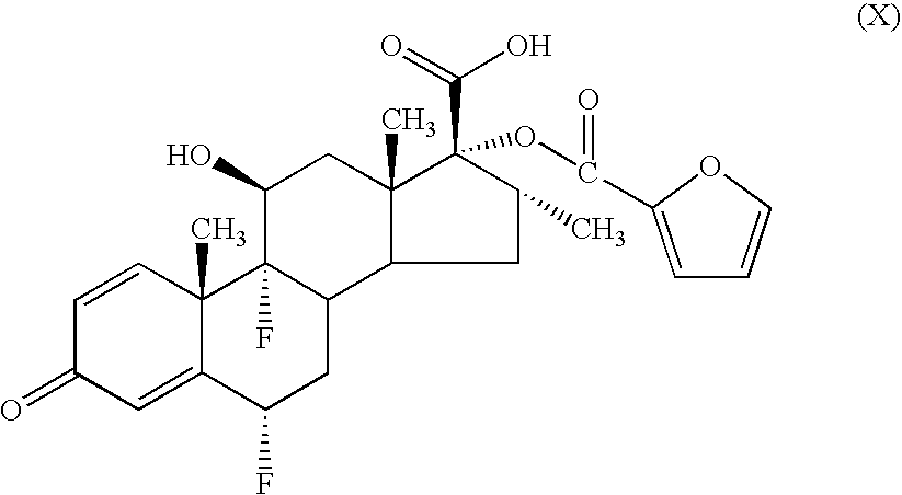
C1=CC2(C)C(=CC1=O)C(F)CC1C2(F)C(O)CC2(C)C(C(O)=O)(OC(C3=CC=CO3)=O)C(C)CC12
